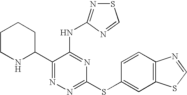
N1=C(C2CCCCN2)C(NC2=NSC=N2)=NC(SC2=CC3=C(C=C2)N=CS3)=N1
